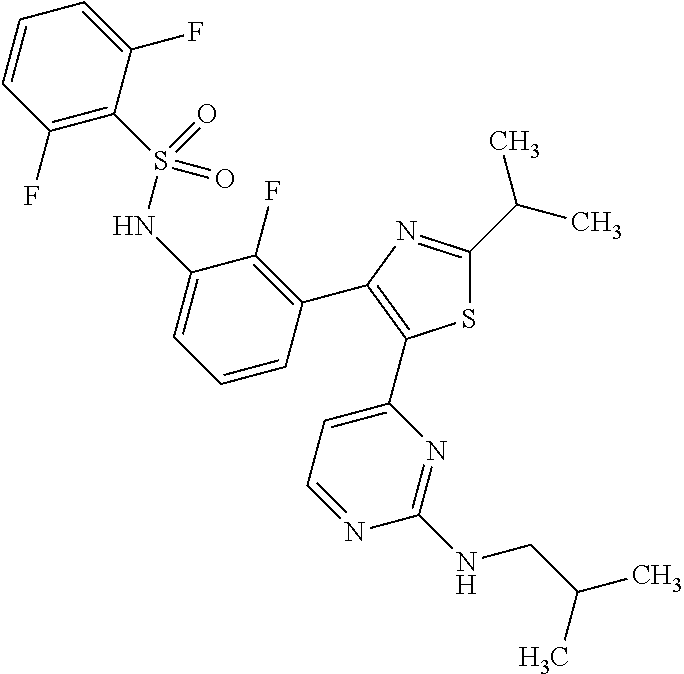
C1(C(C)C)=NC(C2=C(F)C(NS(C3=C(F)C=CC=C3F)(=O)=O)=CC=C2)=C(C2=CC=NC(NCC(C)C)=N2)S1
